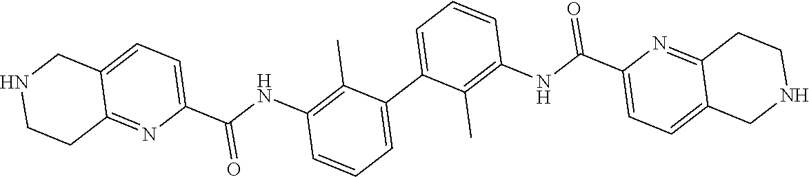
C1C2=NC(C(NC3=C(C)C(C4=CC=CC(NC(C5=CC=C6C(=N5)CCNC6)=O)=C4C)=CC=C3)=O)=CC=C2CNC1
